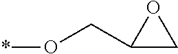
C1(CO*)CO1
